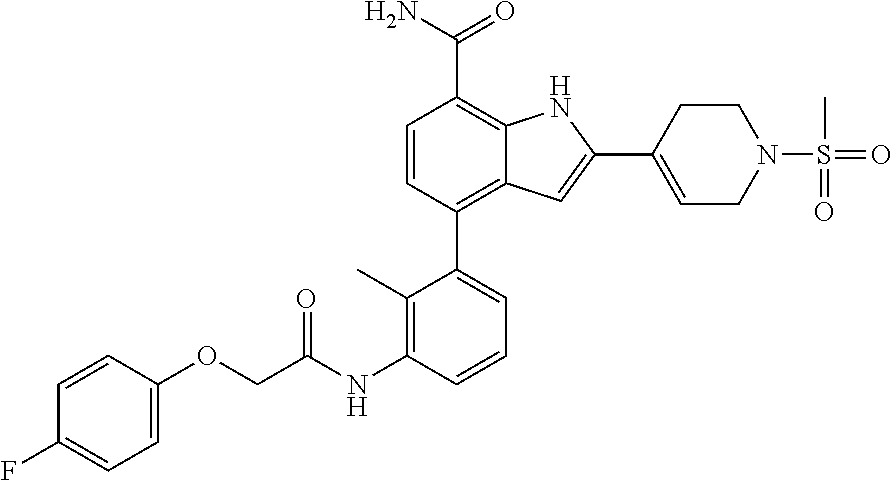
C1=CC(C2=CC=CC(NC(COC3=CC=C(F)C=C3)=O)=C2C)=C2C(=C1C(N)=O)NC(C1=CCN(S(=O)(C)=O)CC1)=C2
